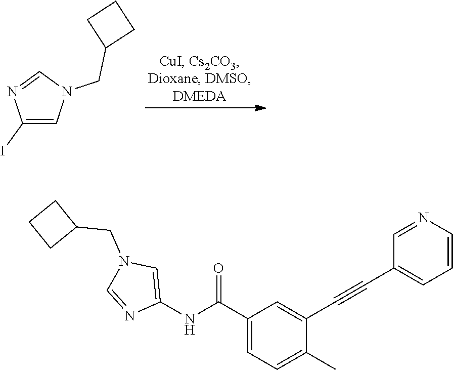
C1=C(I)N=CN1CC1CCC1.C1(C(NC2=CN(CC3CCC3)C=N2)=O)=CC=C(C)C(C#CC2=CC=CN=C2)=C1
